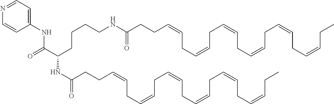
C(CCC=CCC=CCC=CCC=CCC=CCC=CCC)(=O)NCCCCC(C(NC1=CC=NC=C1)=O)NC(=O)CCC=CCC=CCC=CCC=CCC=CCC=CCC
